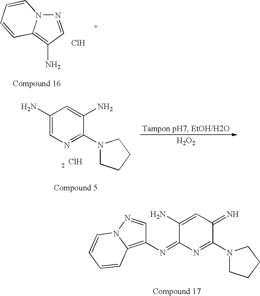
N1=CC(N)=C2N1C=CC=C2.Cl.C1(N)=CN=C(N2CCCC2)C(N)=C1.Cl.[H2O2].N(=C1N=C(N2CCCC2)C(=N)C=C1N)C1=C2N(N=C1)C=CC=C2
